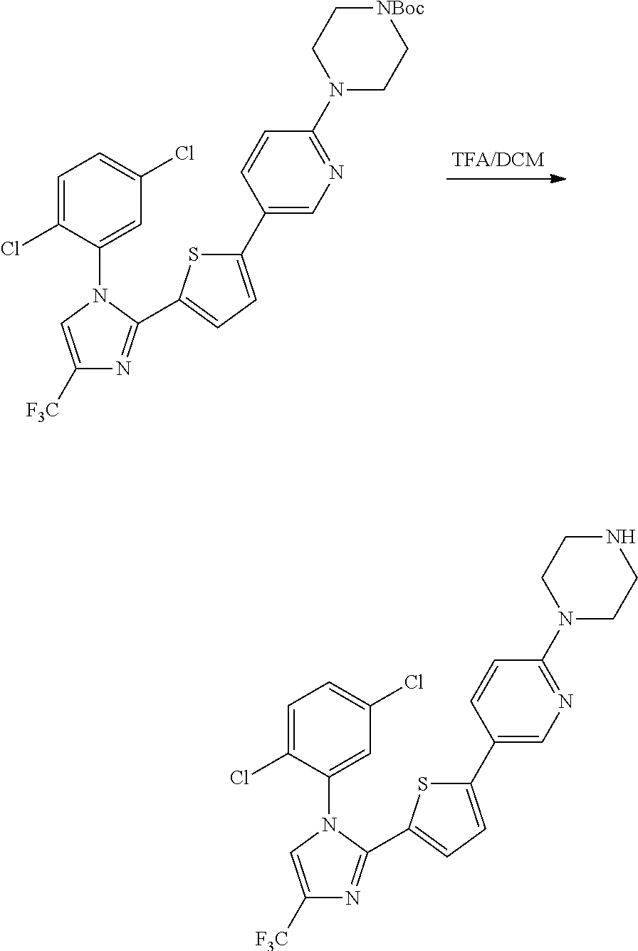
C1=C(Cl)C=C(N2C=C([F3C])N=C2C2=CC=C(C3=CN=C(N4CCNCC4)C=C3)S2)C(Cl)=C1.C1=C(Cl)C=C(N2C=C([F3C])N=C2C2=CC=C(C3=CN=C(N4CC[NBoc]CC4)C=C3)S2)C(Cl)=C1
